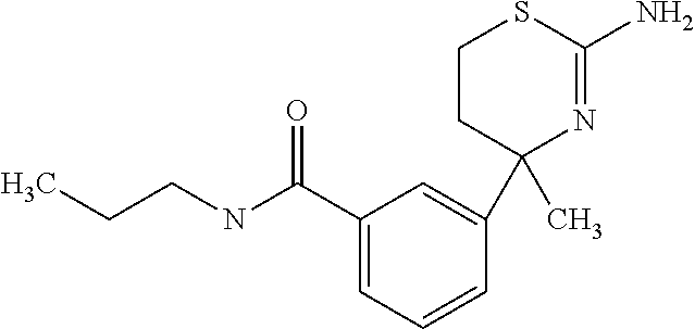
C1=C(C(NCCC)=O)C=C(C2(C)N=C(N)SCC2)C=C1
